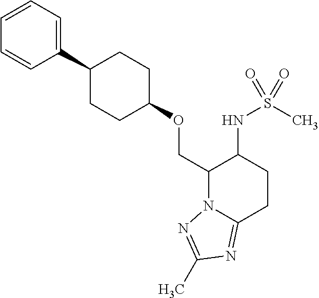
C(C1N2C(=NC(C)=N2)CCC1NS(C)(=O)=O)OC1CCC(C2=CC=CC=C2)CC1
